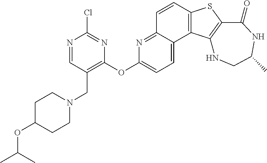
C1=CC2=C(C3=CC=C(OC4=C(CN5CCC(OC(C)C)CC5)C=NC(Cl)=N4)N=C13)C1=C(S2)C(=O)NC(C)CN1
